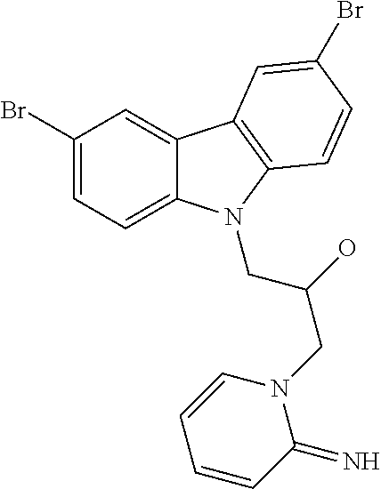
C1(Br)=CC=C2C(=C1)C1=C(N2CC(CN2C=CC=CC2=N)O)C=CC(Br)=C1
